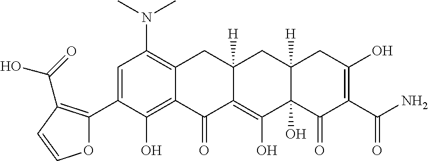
C1=C(C2=C(C(O)=O)C=CO2)C(O)=C2C(=C1N(C)C)CC1([H])C(=C(O)C3(O)C([H])(C1)CC(O)=C(C(=O)N)C3=O)C2=O
